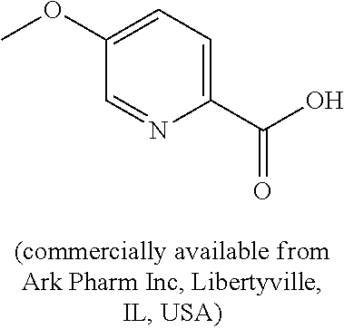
COC1=CC=C(C(=O)O)N=C1
